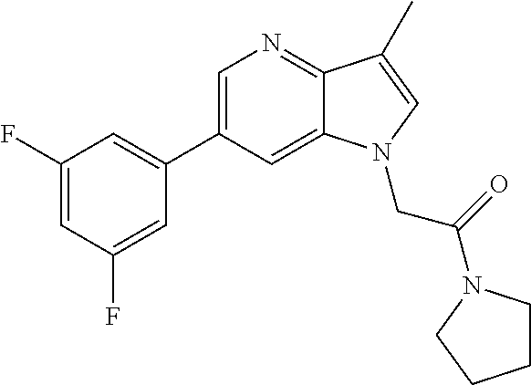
C1=C(C2=CC(F)=CC(F)=C2)C=C2C(=N1)C(C)=CN2CC(=O)N1CCCC1
